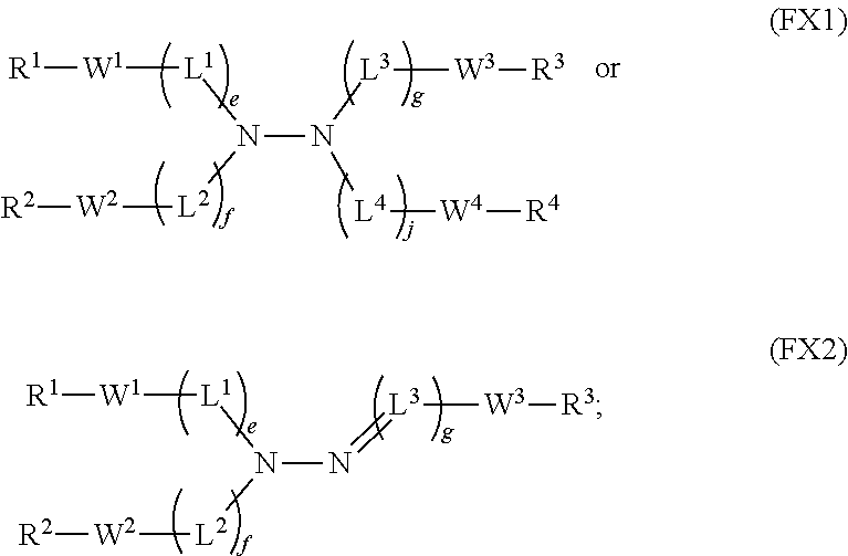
[R1][W1][L1]N(N([L4][W4][R4])[L3][W3][R3])[L2][W2][R2].[R1][W1][L1]N(N=[L3][W3][R3])[L2][W2][R2]
